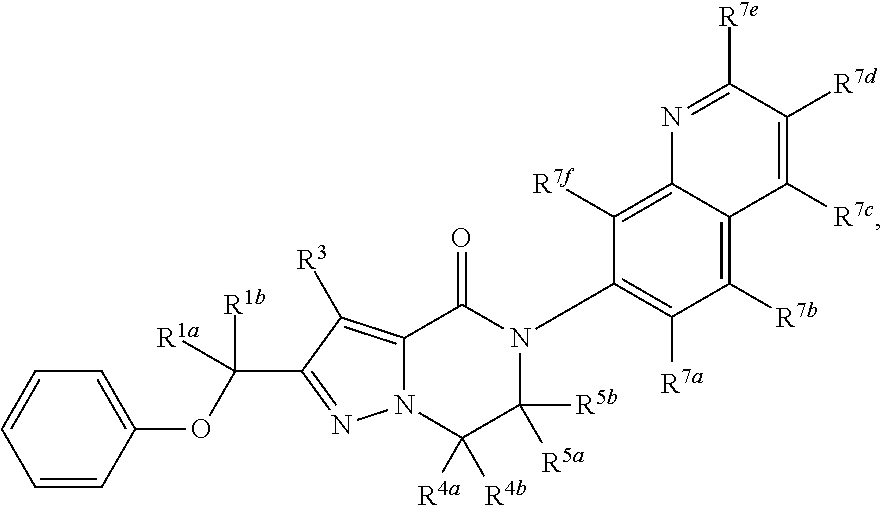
N12C(=C([R3])C(C([R1a])(OC3=CC=CC=C3)[R1b])=N1)C(=O)N(C1=C([R7a])C([R7b])=C3C(=C1[R7f])N=C([R7e])C([R7d])=C3[R7c])C([R5b])([R5a])C2([R4a])[R4b]
